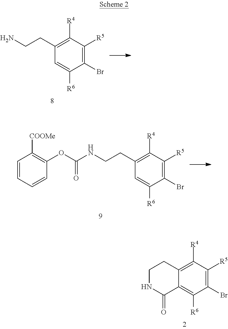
C12=C([R4])C([R5])=C(Br)C([R6])=C1C(=O)NCC2.C1(CCN)=C([R4])C([R5])=C(Br)C([R6])=C1.C1=CC=CC(OC(NCCC2=C([R4])C([R5])=C(Br)C([R6])=C2)=O)=C1[COOMe]
